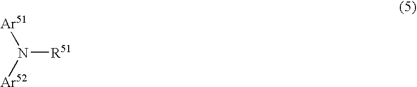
N([R51])([Ar52])[Ar51]
